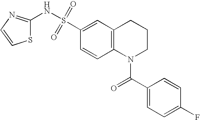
C1(NS(C2=CC3=C(C=C2)N(C(C2=CC=C(F)C=C2)=O)CCC3)(=O)=O)=NC=CS1
